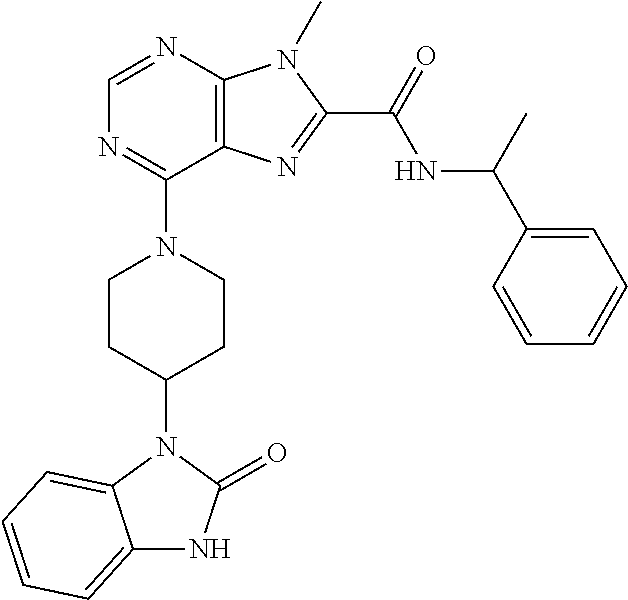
C1=NC2=C(C(N3CCC(N4C5=CC=CC=C5NC4=O)CC3)=N1)N=C(C(NC(C1=CC=CC=C1)C)=O)N2C
